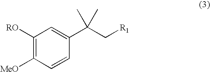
C1([RO])=C([MeO])C=CC(C(C[R1])(C)C)=C1
